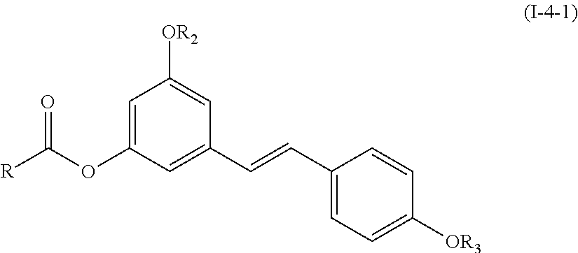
C1=C(OC([R])=O)C=C(C=CC2=CC=C([OR3])C=C2)C=C1[OR2]
